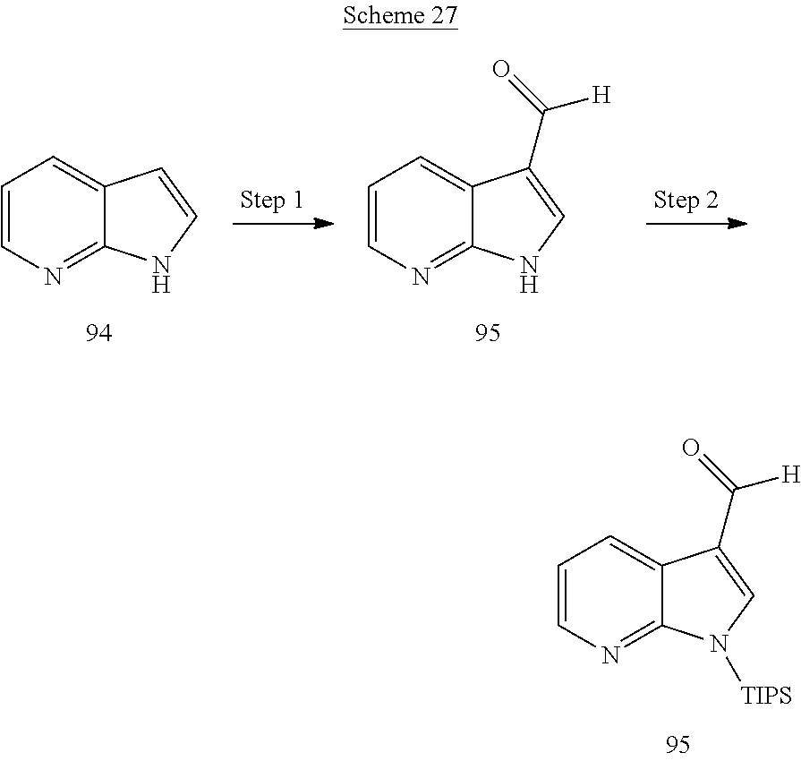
C1=C2C(=NC=C1)NC=C2.C1=C2C(=NC=C1)NC=C2C(=O)[H].C1=C2C(=NC=C1)N([TIPS])C=C2C(=O)[H]
